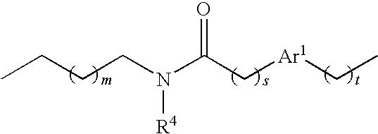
CCCCN(C(C[Ar1]CC)=O)[R4]
